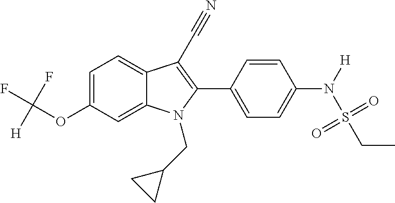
C1=C(OC(F)([H])F)C=C2C(=C1)C(C#N)=C(C1=CC=C(N([H])S(CC)(=O)=O)C=C1)N2CC1CC1
